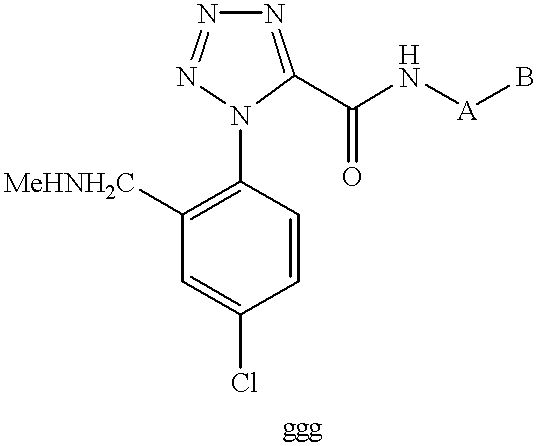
C1=CC(N2C(C(N[A]B)=O)=NN=N2)=C([MeHNH2C])C=C1Cl
